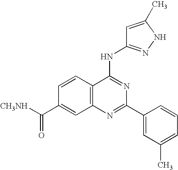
C12=C(N=C(C3=CC(C)=CC=C3)N=C1NC1=NNC(C)=C1)C=C(C([CH3NH])=O)C=C2
